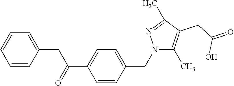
C1=CC(CC(=O)C2=CC=C(CN3C(C)=C(CC(=O)O)C(C)=N3)C=C2)=CC=C1
